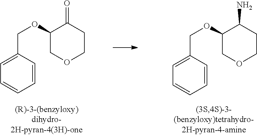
C1=C(COC2COCCC2=O)C=CC=C1.C1=C(COC2COCCC2N)C=CC=C1
